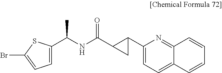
CC(NC(C1CC1C1=CC=C2C(=N1)C=CC=C2)=O)C1=CC=C(Br)S1
